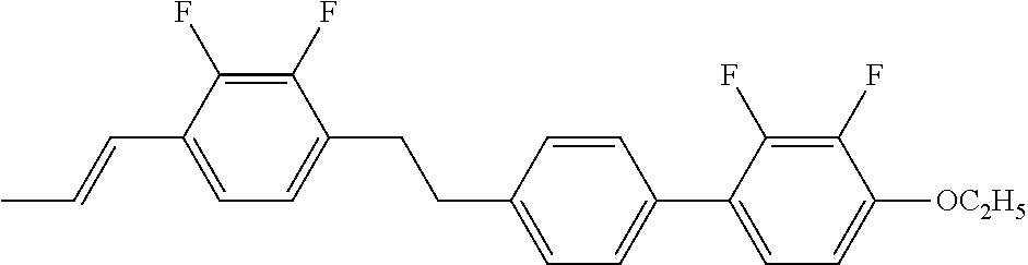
C1(F)=C(F)C(C=CC)=CC=C1CCC1=CC=C(C2=CC=C([OC2H5])C(F)=C2F)C=C1
